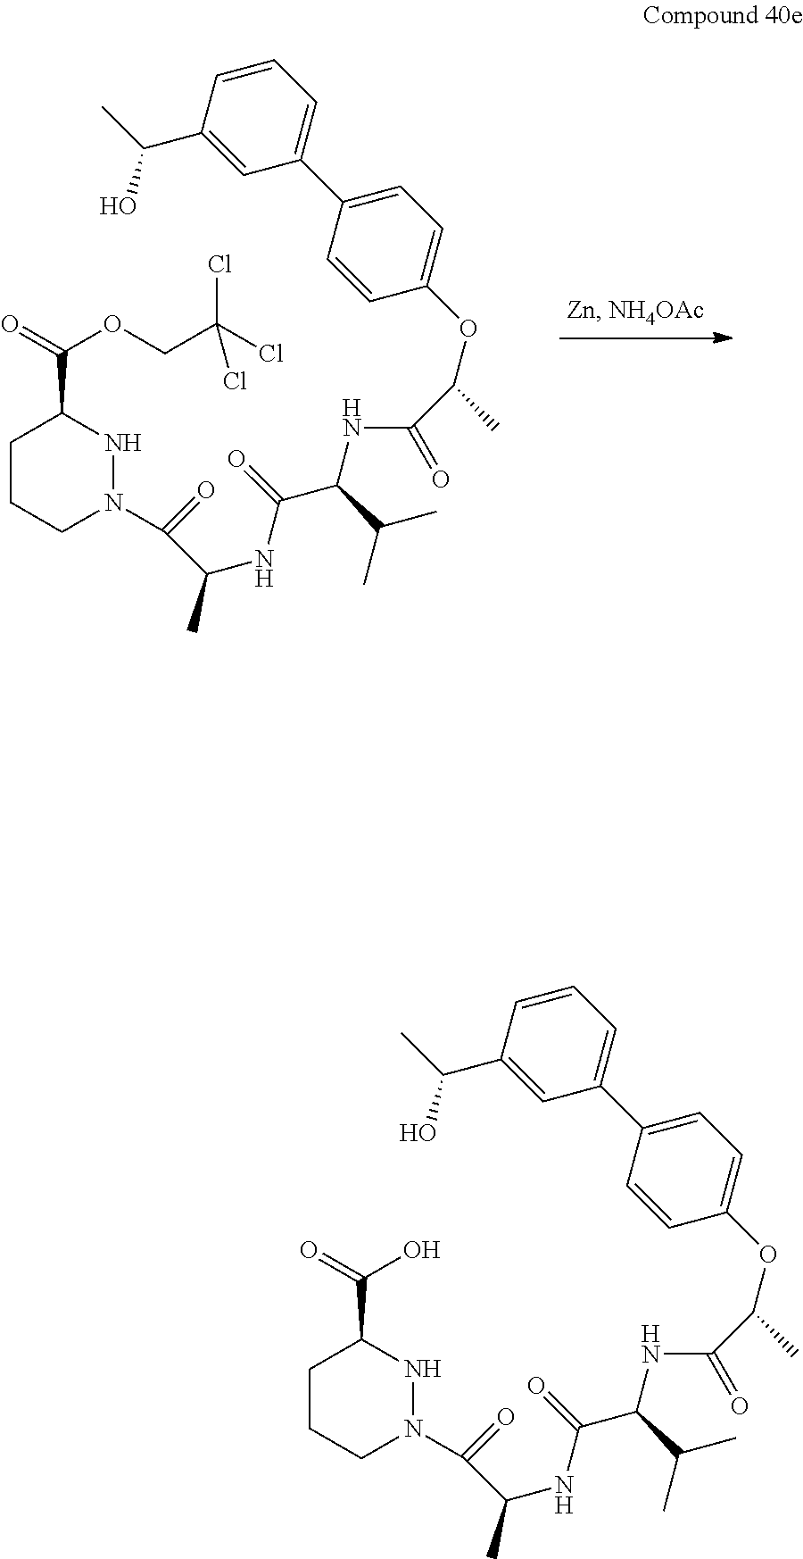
C1CCN(C(=O)C(NC(C(NC(=O)C(OC2=CC=C(C3=CC=CC(C(C)O)=C3)C=C2)C)C(C)C)=O)C)NC1C(=O)OCC(Cl)(Cl)Cl.C1CCN(C(=O)C(NC(C(NC(=O)C(OC2=CC=C(C3=CC=CC(C(C)O)=C3)C=C2)C)C(C)C)=O)C)NC1C(=O)O
